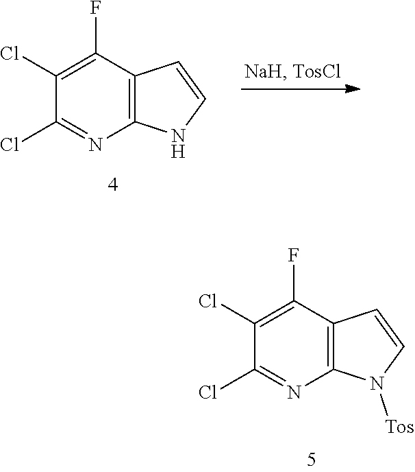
C12=C(C(F)=C(Cl)C(Cl)=N1)C=CN2.C12=C(C(F)=C(Cl)C(Cl)=N1)C=CN2[Tos]
